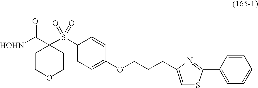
C1COCCC1(C([HOHN])=O)S(C1=CC=C(OCCCC2=CSC(C3=CC=CC=C3)=N2)C=C1)(=O)=O
